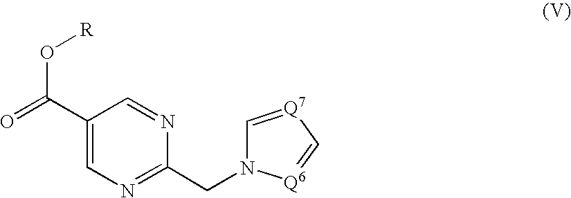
C1(C(=O)O[R])=CN=C(CN2C=[Q7]C=[Q6]2)N=C1
